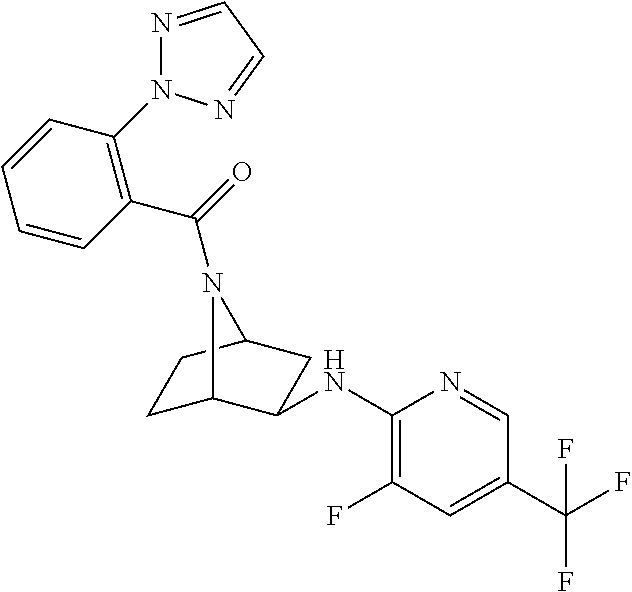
C1C2C(NC3=C(F)C=C(C(F)(F)F)C=N3)CC(C1)N2C(=O)C1=C(N2N=CC=N2)C=CC=C1
